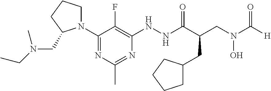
N1(C2=NC(C)=NC(NNC(=O)C(CN(O)C(=O)[H])CC3CCCC3)=C2F)CCCC1CN(C)CC
